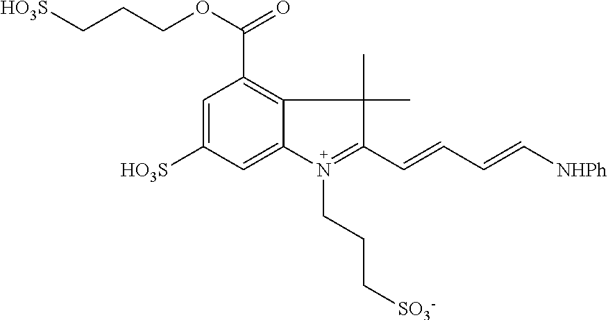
C1=C([HO3S])C=C2C(=C1C(=O)OCCC[HO3S])C(C)(C)C(C=CC=C[NHPh])=N2CCC[SO3-]
